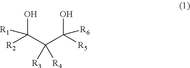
OC([R2])(C(C([R5])(O)[R6])([R3])[R4])[R1]
